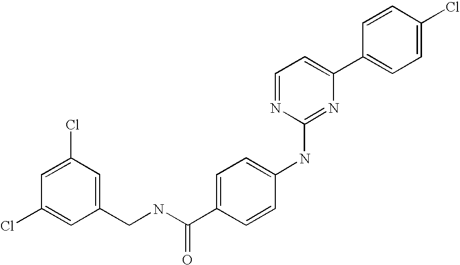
C1=CC(C2=CC=NC(NC3=CC=C(C(NCC4=CC(Cl)=CC(Cl)=C4)=O)C=C3)=N2)=CC=C1Cl
